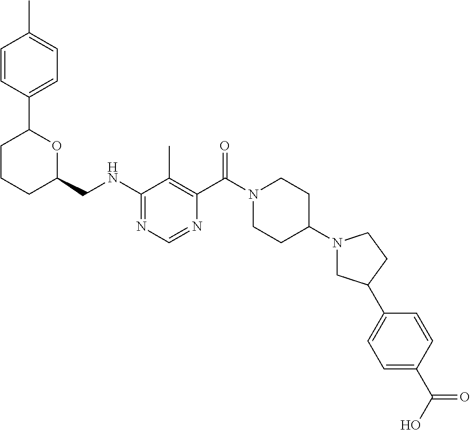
N(C1=NC=NC(C(N2CCC(N3CC(C4=CC=C(C(O)=O)C=C4)CC3)CC2)=O)=C1C)CC1OC(C2=CC=C(C)C=C2)CCC1
